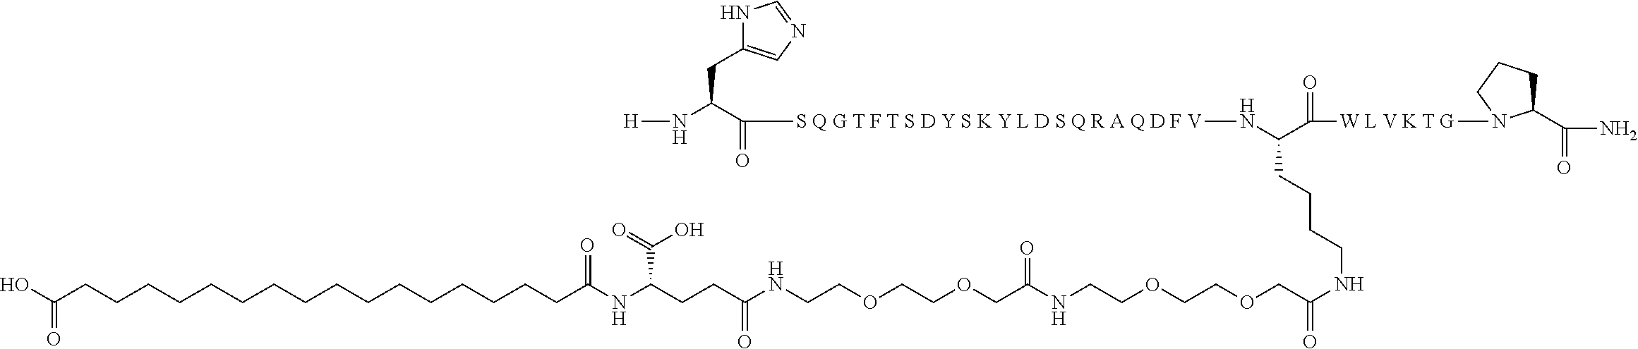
C(COCCOCCNC(CCC(NC(CCCCCCCCCCCCCCCCC(O)=O)=O)C(O)=O)=O)(=O)NCCOCCOCC(=O)NCCCCC(N[S Q G T F T S D Y S K Y L D S Q R A Q D F V]C(=O)C(N[H])CC1=CN=CN1)C(=O)[W L V K T G]N1CCCC1C(=O)N
